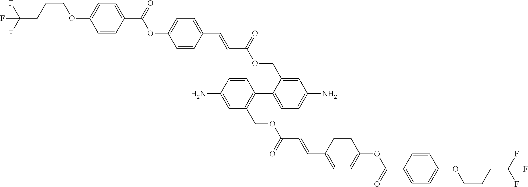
C1=CC(C=CC(OCC2=CC(N)=CC=C2C2=C(COC(=O)C=CC3=CC=C(OC(=O)C4=CC=C(OCCCC(F)(F)F)C=C4)C=C3)C=C(N)C=C2)=O)=CC=C1OC(=O)C1=CC=C(OCCCC(F)(F)F)C=C1
